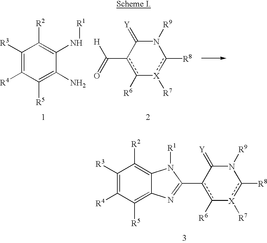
C1([R3])=C([R4])C([R5])=C(N)C(N[R1])=C1[R2].c1(C(=O)[H])c([R6])-[X]([R7])c([R8])N([R9])C1=[Y].c1(C2=NC3=C([R5])C([R4])=C([R3])C([R2])=C3N2[R1])c([R6])-[X]([R7])c([R8])N([R9])C1=[Y]
